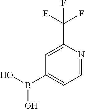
C1=C(C(F)(F)F)N=CC=C1B(O)O
